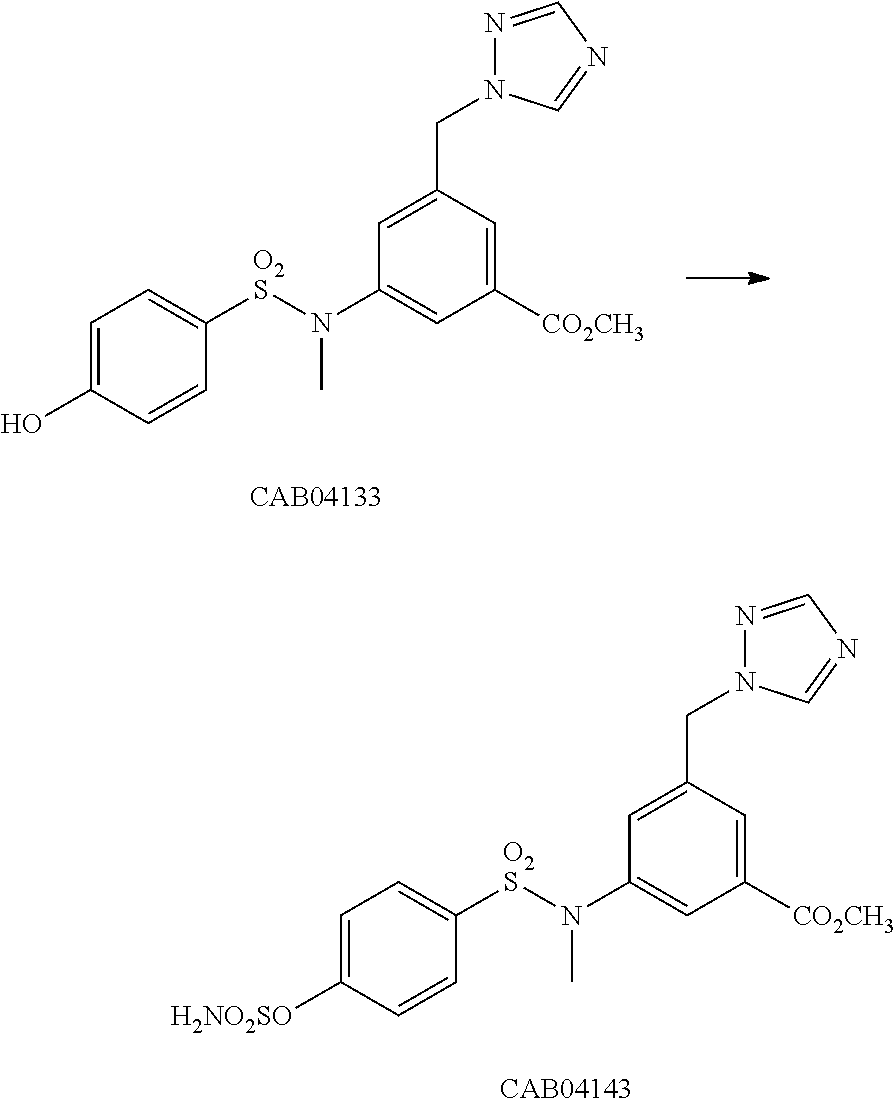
C1=C(O)C=CC([O2S]N(C2=CC([CO2CH3])=CC(CN3N=CN=C3)=C2)C)=C1.C1=C([H2NO2SO])C=CC([O2S]N(C2=CC([CO2CH3])=CC(CN3N=CN=C3)=C2)C)=C1
